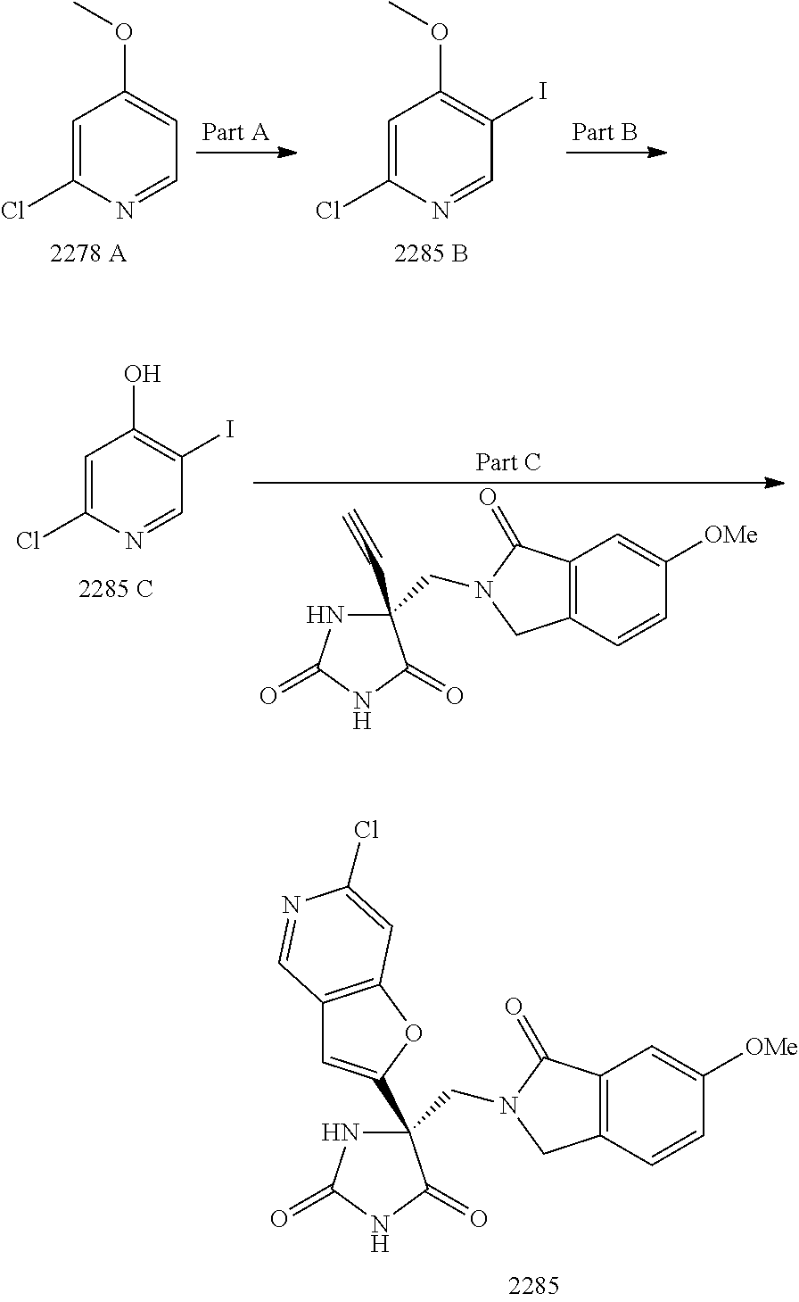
C1=C(Cl)N=CC(I)=C1O.C12=C(C=CC([OMe])=C1)CN(CC1(C#C)NC(=O)NC1=O)C2=O.C12=C(C=CC([OMe])=C1)CN(CC1(C3=CC4=C(O3)C=C(Cl)N=C4)NC(=O)NC1=O)C2=O.C1=C(Cl)N=CC=C1OC.C1=C(Cl)N=CC(I)=C1OC
